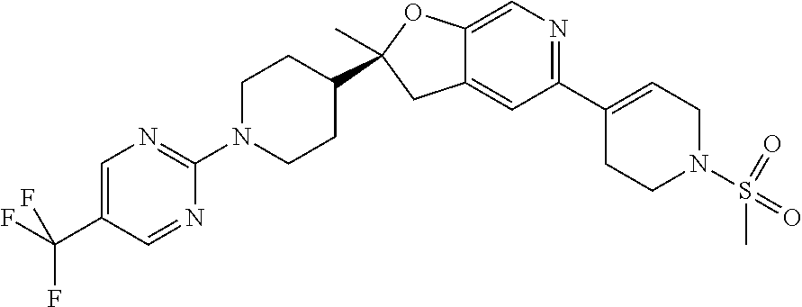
C12=CC(C3=CCN(S(C)(=O)=O)CC3)=NC=C1OC(C1CCN(C3=NC=C(C(F)(F)F)C=N3)CC1)(C)C2
